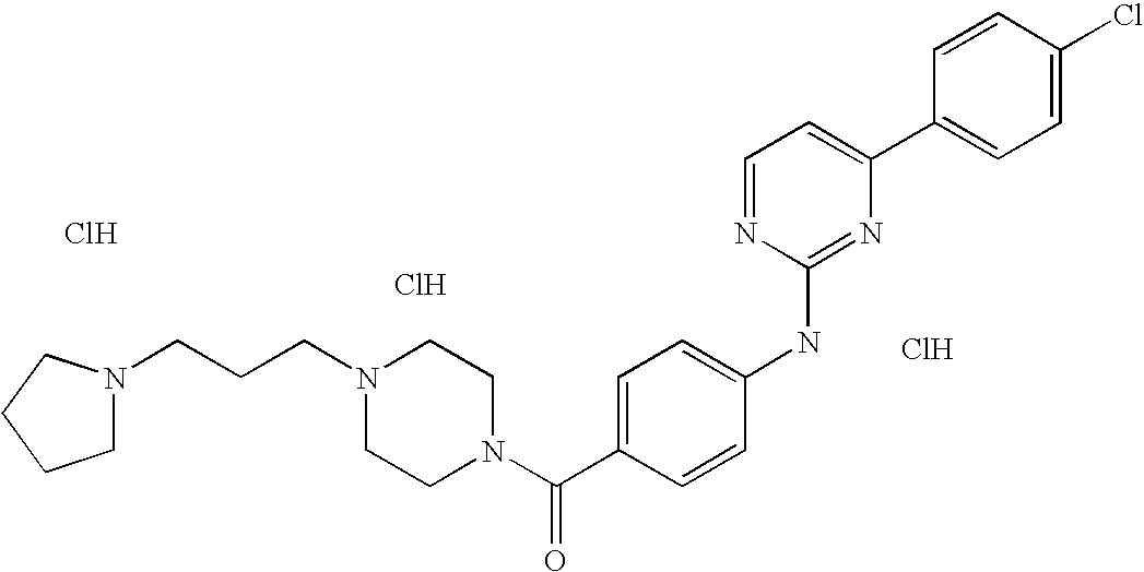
Cl.Cl.Cl.C1=CC(C2=CC=NC(NC3=CC=C(C(N4CCN(CCCN5CCCC5)CC4)=O)C=C3)=N2)=CC=C1Cl
